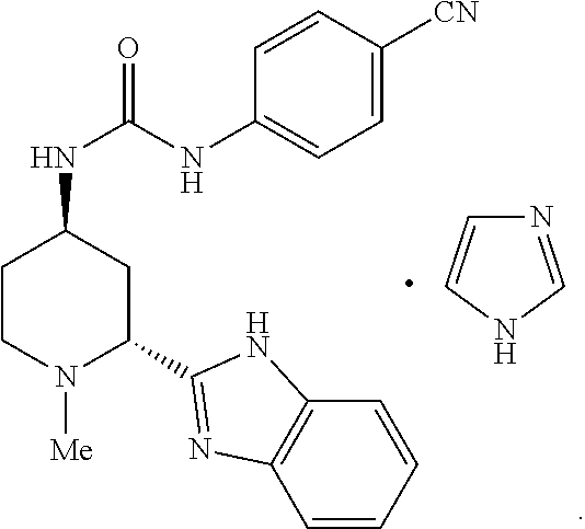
N1=CNC=C1.C1=CC=CC2=C1N=C(C1N([Me])CCC(NC(=O)NC3=CC=C([CN])C=C3)C1)N2
